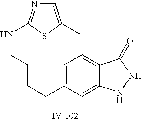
C1=C(CCCCNC2=NC=C(C)S2)C=C2C(=C1)C(=O)NN2
